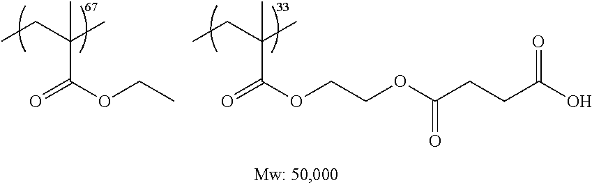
CCC(C)(C(OCC)=O)C.CCC(C)(C(OCCOC(CCC(O)=O)=O)=O)C
